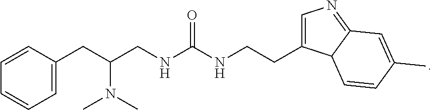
C1=CC(CC(CNC(NCCC2=CN=C3C2C=CC(C)=C3)=O)N(C)C)=CC=C1
